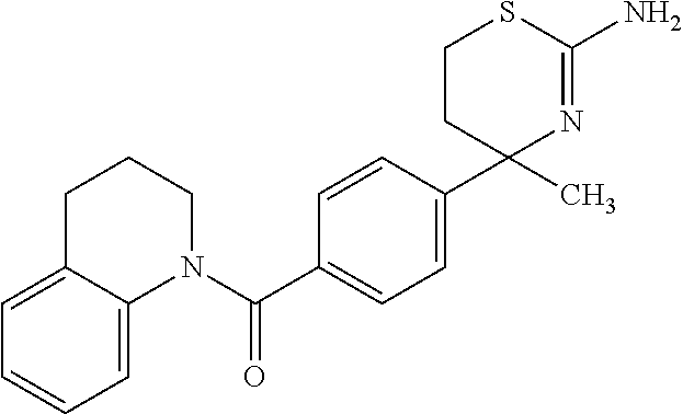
C1=C2C(=CC=C1)CCCN2C(C1=CC=C(C2(C)N=C(N)SCC2)C=C1)=O
